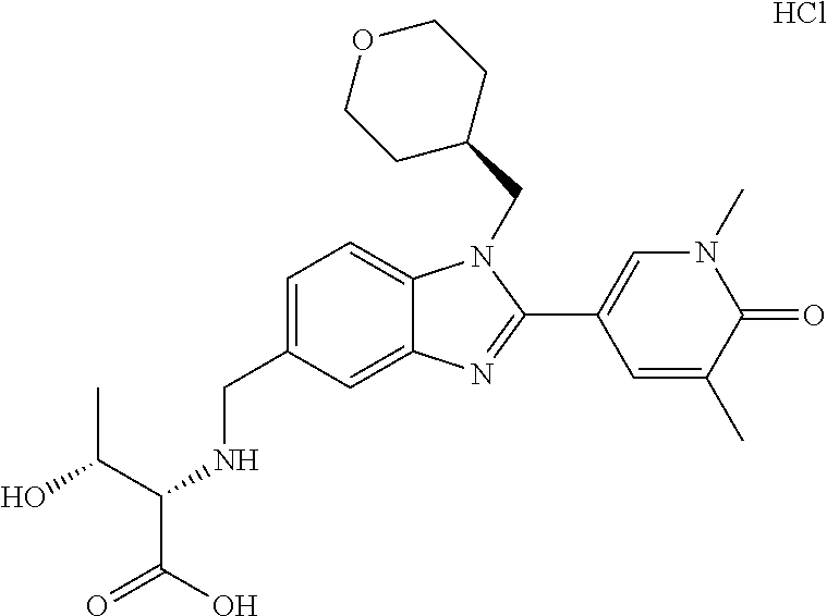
Cl.C1=C(CNC(C(O)C)C(O)=O)C=C2C(=C1)N(CC1CCOCC1)C(C1=CN(C)C(=O)C(C)=C1)=N2
